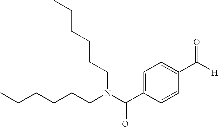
CCCCCCN(C(C1=CC=C(C(=O)[H])C=C1)=O)CCCCCC
